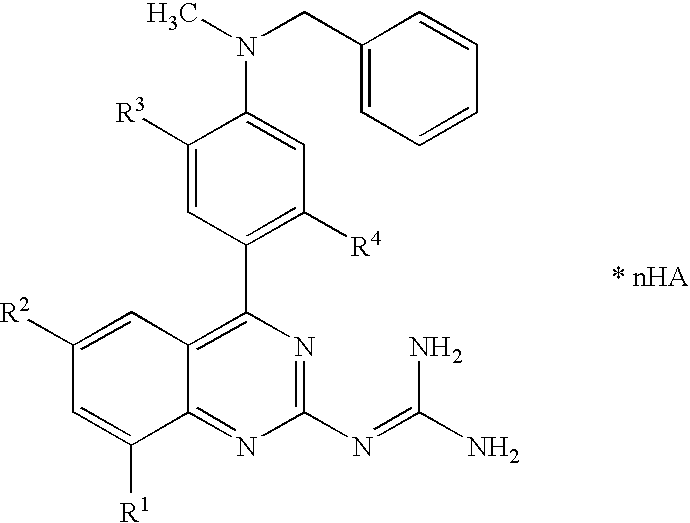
C1([R3])=CC(C2=C3C(=NC(N=C(N)N)=N2)C([R1])=CC([R2])=C3)=C([R4])C=C1N(C)CC1=CC=CC=C1
